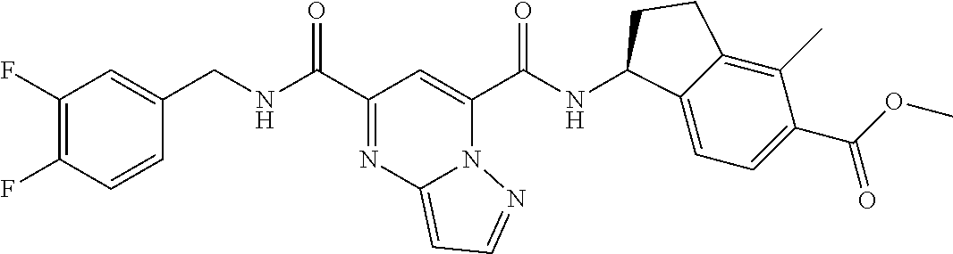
C(=O)(NC1C2=CC=C(C(OC)=O)C(C)=C2CC1)C1=CC(C(=O)NCC2=CC(F)=C(F)C=C2)=NC2=CC=NN21
